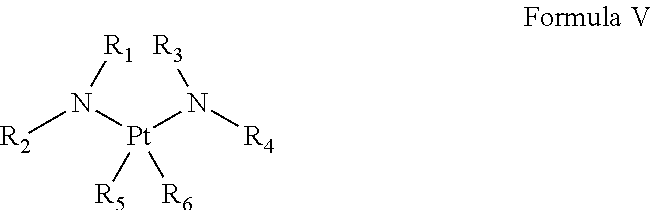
[R2]N([Pt](N([R4])[R3])([R5])[R6])[R1]
